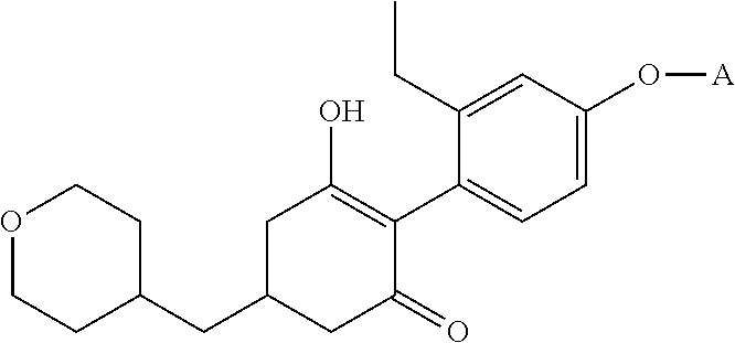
C1(CC2CCOCC2)CC(=O)C(C2=CC=C(O[A])C=C2CC)=C(O)C1
